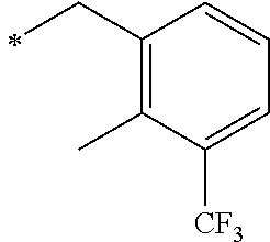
C1(CC)=C(C)C([CF3])=CC=C1
